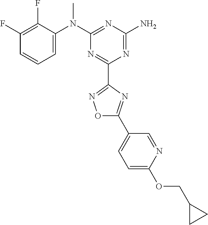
C1(F)=C(F)C(N(C2=NC(N)=NC(C3=NOC(C4=CC=C(OCC5CC5)N=C4)=N3)=N2)C)=CC=C1
